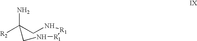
[R2]C1(N)CN[R1][R1]NC1
